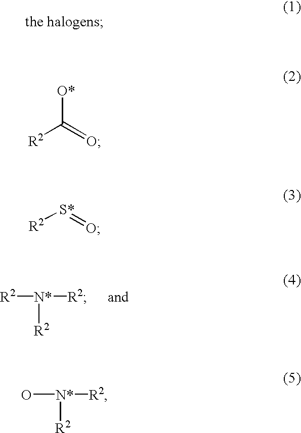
[R2][N*]([R2])[R2].O[N*]([R2])[R2].[R2]C(=O)[O*].[R2][S*]=O
